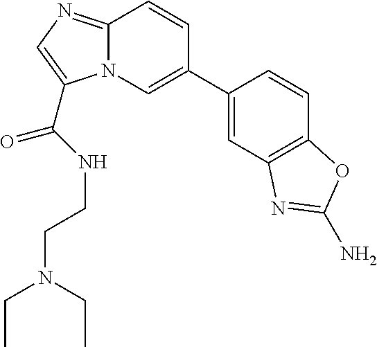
N12C(=NC=C1C(=O)NCCN(CC)CC)C=CC(C1=CC3=C(C=C1)OC(N)=N3)=C2
